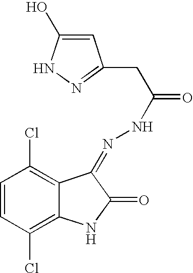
C1=CC(Cl)=C2C(=C1Cl)C(=NNC(CC1=NNC(O)=C1)=O)C(=O)N2
